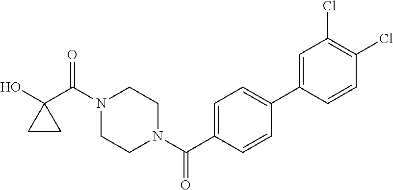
OC1(C(N2CCN(C(=O)C3=CC=C(C4=CC(Cl)=C(Cl)C=C4)C=C3)CC2)=O)CC1
